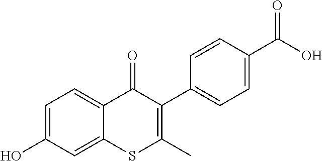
C1=C(O)C=C2C(=C1)C(=O)C(C1=CC=C(C(O)=O)C=C1)=C(C)S2
